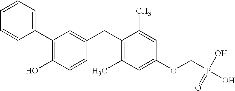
C1(C2=CC=CC=C2)=C(O)C=CC(CC2=C(C)C=C(OCP(=O)(O)O)C=C2C)=C1
